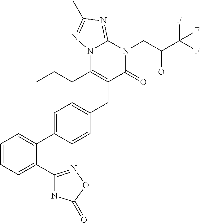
C1=CC=C(C2=NOC(=O)N2)C(C2=CC=C(CC3=C(CCC)N4C(=NC(C)=N4)N(CC(C(F)(F)F)O)C3=O)C=C2)=C1
